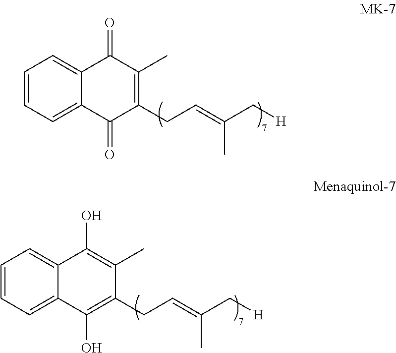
C12=CC=CC=C1C(=O)C(CC=C(C[H])C)=C(C)C2=O.C12=CC=CC=C1C(O)=C(CC=C(C[H])C)C(C)=C2O
